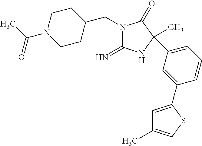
N1(CC2CCN(C(=O)C)CC2)C(=N)NC(C)(C2=CC=CC(C3=CC(C)=CS3)=C2)C1=O
